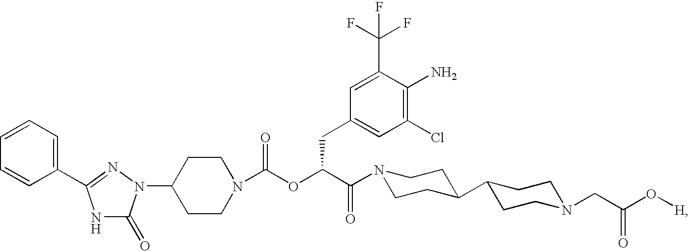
C1(N2C(=O)NC(C3=CC=CC=C3)=N2)CCN(C(OC(C(=O)N2CCC(C3CCN(CC(O[H])=O)CC3)CC2)CC2=CC(Cl)=C(N)C(C(F)(F)F)=C2)=O)CC1
